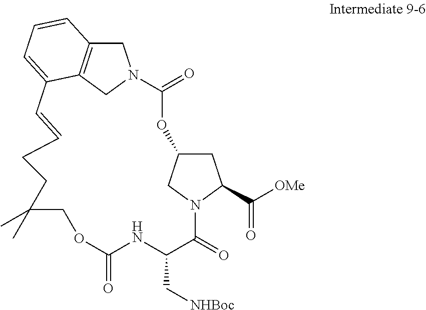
C1(=O)OC2CC(C([OMe])=O)N(C2)C(=O)C(C[NHBoc])NC(=O)OCC(C)(C)CCC=CC2=CC=CC3=C2CN1C3
